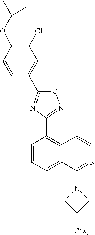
C1(Cl)=C(OC(C)C)C=CC(C2=NC(C3=C4C(=CC=C3)C(N3CC([CO2H])C3)=NC=C4)=NO2)=C1
